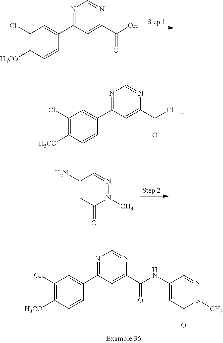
C1(Cl)=C([H3CO])C=CC(C2=NC=NC(C(=O)NC3=CC(=O)N(C)N=C3)=C2)=C1.C1(Cl)=C([H3CO])C=CC(C2=NC=NC(C(=O)O)=C2)=C1.C1(Cl)=C([H3CO])C=CC(C2=NC=NC(C(=O)Cl)=C2)=C1.C1(N)=CC(=O)N(C)N=C1
